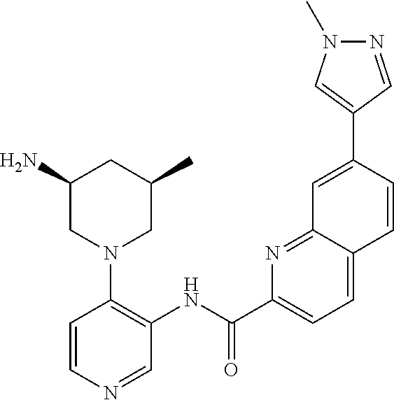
C1=CN=CC(NC(C2=CC=C3C(=N2)C=C(C2=CN(C)N=C2)C=C3)=O)=C1N1CC(C)CC(N)C1
